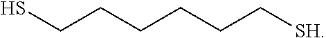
SCCCCCC[SH]
